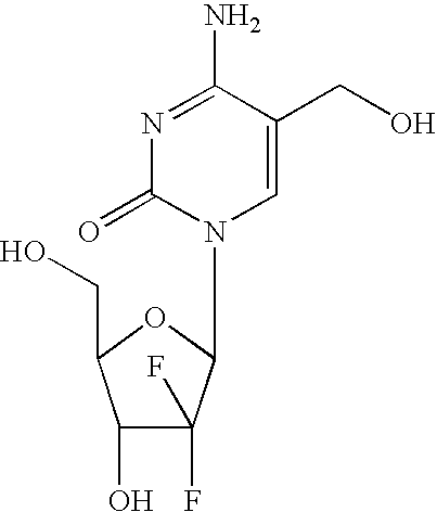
N1=C(N)C(CO)=CN(C2C(F)(F)C(O)C(CO)O2)C1=O
